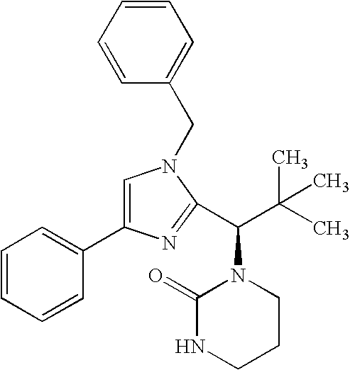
C1=C(C2=CC=CC=C2)N=C(C(C(C)(C)C)N2C(=O)NCCC2)N1CC1=CC=CC=C1
